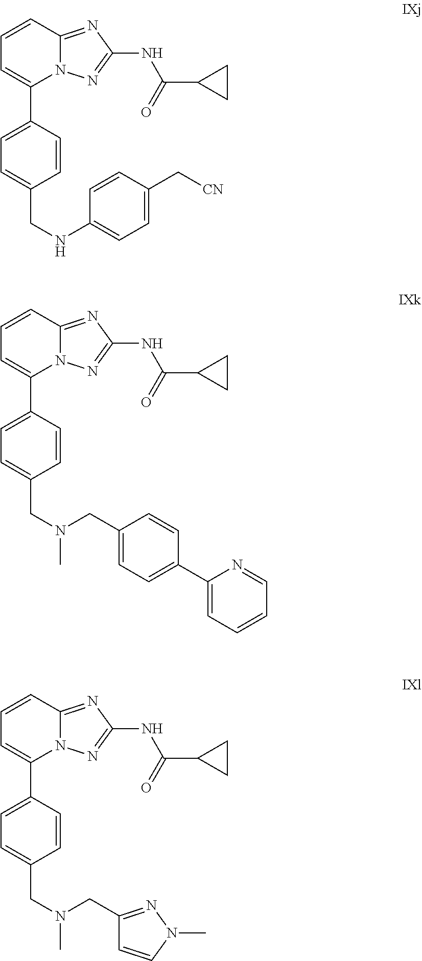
C1=CC2=NC(NC(C3CC3)=O)=NN2C(C2=CC=C(CNC3=CC=C(C[CN])C=C3)C=C2)=C1.C1=CC2=NC(NC(C3CC3)=O)=NN2C(C2=CC=C(CN(CC3=CC=C(C4=CC=CC=N4)C=C3)C)C=C2)=C1.C1=CC2=NC(NC(C3CC3)=O)=NN2C(C2=CC=C(CN(CC3=NN(C)C=C3)C)C=C2)=C1
